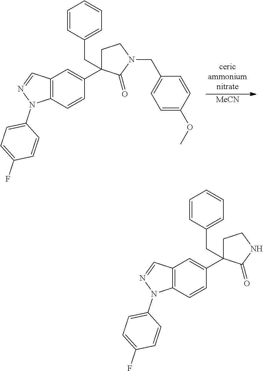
[MeCN].C12=C(C=CC(C3(CC4=CC=CC=C4)CCN(CC4=CC=C(OC)C=C4)C3=O)=C1)N(C1=CC=C(F)C=C1)N=C2.C12=C(C=CC(C3(CC4=CC=CC=C4)CCNC3=O)=C1)N(C1=CC=C(F)C=C1)N=C2
